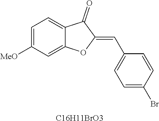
C1=C([MeO])C=C2C(=C1)C(=O)C(=CC1=CC=C(Br)C=C1)O2.[C16H11BrO3]
